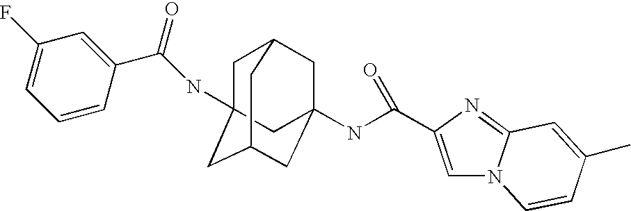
C1C2CC3(NC(=O)C4=CN5C(=N4)C=C(C)C=C5)CC(CC1(NC(C1=CC(F)=CC=C1)=O)C3)C2
